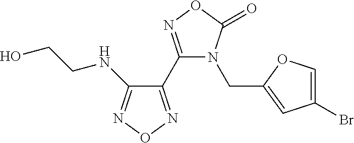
C1(Br)=COC(CN2C(C3=NON=C3NCCO)=NOC2=O)=C1
